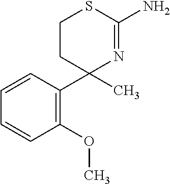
C1=CC(C2(C)N=C(N)SCC2)=C(OC)C=C1
